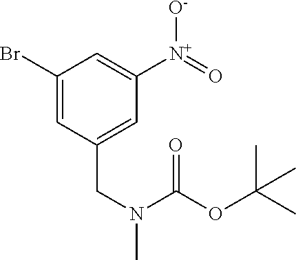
C1(Br)=CC(CN(C)C(OC(C)(C)C)=O)=CC([N+](=O)[O-])=C1
